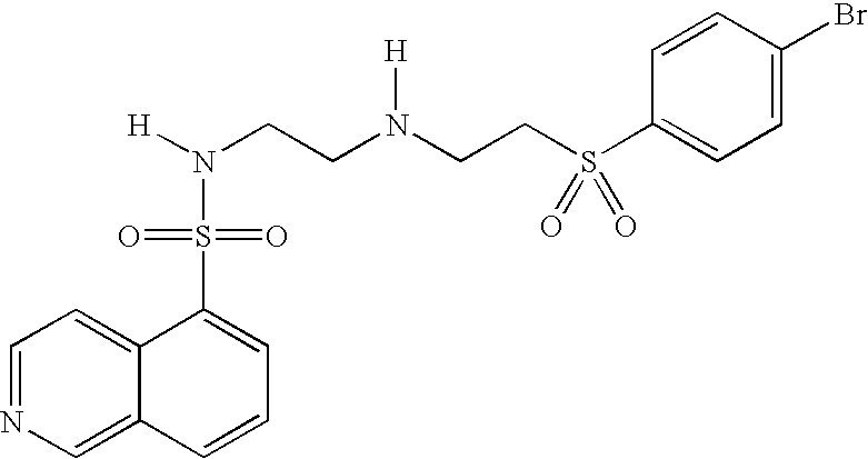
C1=NC=C2C(=C1)C(S(=O)(=O)N([H])CCN(CCS(C1=CC=C(Br)C=C1)(=O)=O)[H])=CC=C2
